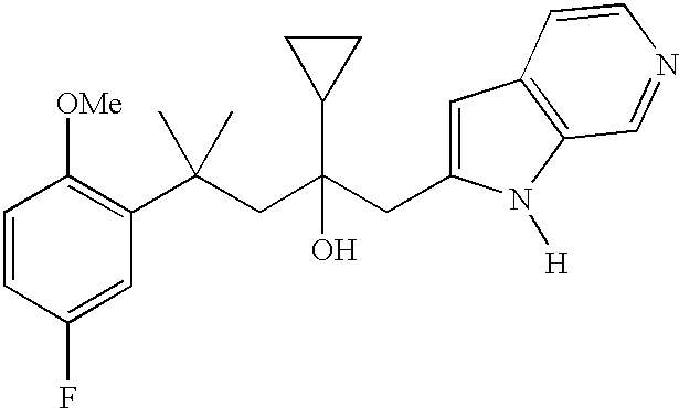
C1=CC(F)=CC(C(CC(CC2=CC3=C(N2[H])C=NC=C3)(O)C2CC2)(C)C)=C1[OMe]
